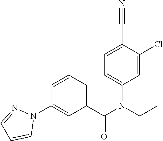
C1(C(N(CC)C2=CC=C(C#N)C(Cl)=C2)=O)=CC=CC(N2N=CC=C2)=C1
